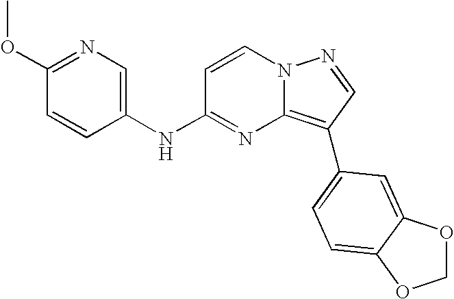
C1(OC)=NC=C(NC2=NC3=C(C4=CC=C5OCOC5=C4)C=NN3C=C2)C=C1
